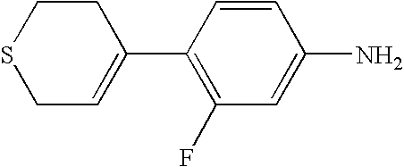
S1CC=C(C2=C(F)C=C(N)C=C2)CC1
